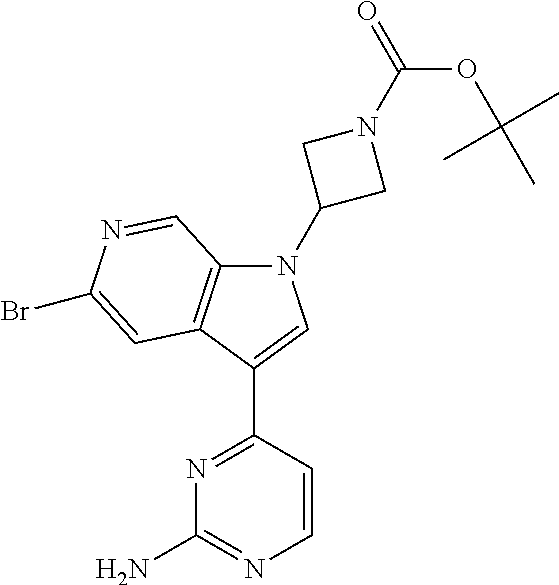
N1=C(C2=CN(C3CN(C(OC(C)(C)C)=O)C3)C3=C2C=C(Br)N=C3)C=CN=C1N
